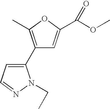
C1(C2=CC=NN2CC)=C(C)OC(C(OC)=O)=C1
